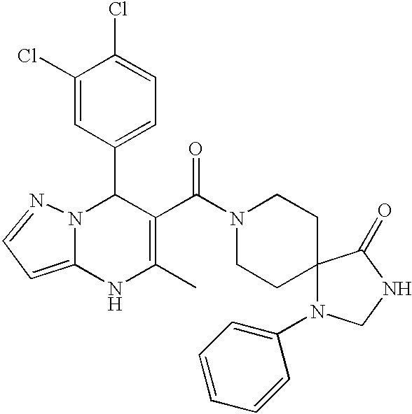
C1(C2N3C(=CC=N3)NC(C)=C2C(=O)N2CCC3(CC2)N(C2=CC=CC=C2)CNC3=O)=CC=C(Cl)C(Cl)=C1
